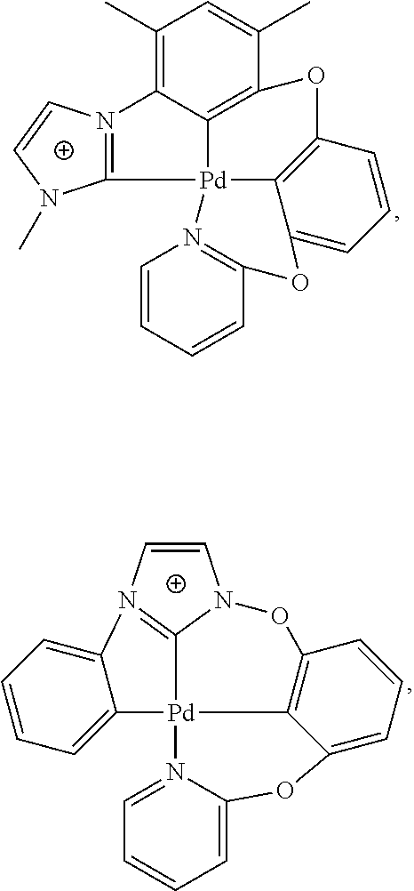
[Pd]123C4=C(C=CC=C4OC4=N1C=CC=C4)OC1=C2C(=C(C)C=C1C)N1=C3N(C)C=C1.C1=N2C(=CC=C1)OC1=CC=CC3=C1[Pd]21C2=N(C=CN2O3)C2=CC=CC=C12
